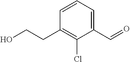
C1=CC=C(C=O)C(Cl)=C1CCO
